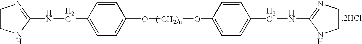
[.2HCl].C1CNC(NCC2=CC=C(O[CH2)n]OC3=CC=C(CNC4=NCCN4)C=C3)C=C2)=N1
